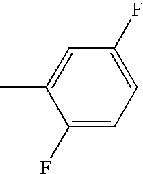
C1(F)=CC=C(F)C=C1C
